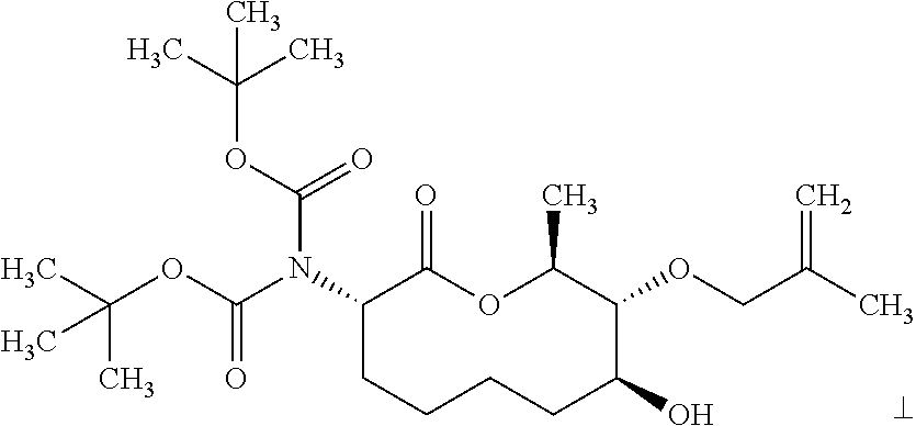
N(C1CCCCC(O)C(OCC(=C)C)C(C)OC1=O)(C(OC(C)(C)C)=O)C(OC(C)(C)C)=O
